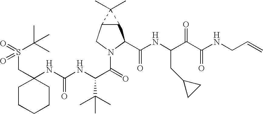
C(C1(NC(NC(C(=O)N2CC3C(C2C(NC(C(C(NCC=C)=O)=O)CC2CC2)=O)C3(C)C)C(C)(C)C)=O)CCCCC1)S(C(C)(C)C)(=O)=O
